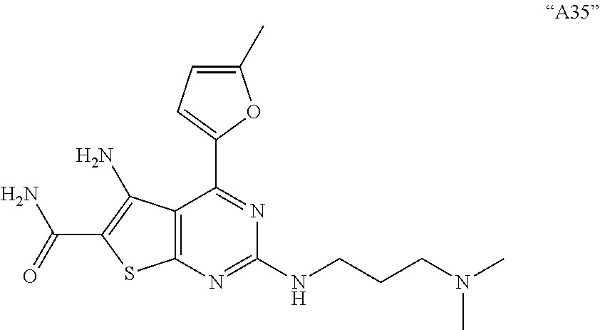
C12=C(N=C(NCCCN(C)C)N=C1C1=CC=C(C)O1)SC(C(=O)N)=C2N
